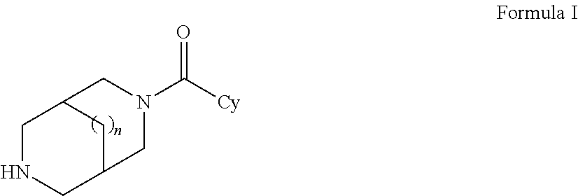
C1NCC2CC1CN(C(=O)[Cy])C2
